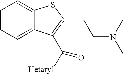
C1=CC=C2C(=C1)SC(CCN(C)C)=C2C([Hetaryl])=O
